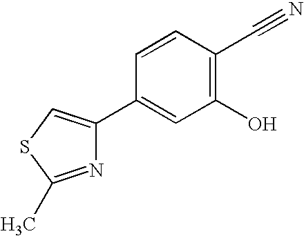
C1(C2=CSC(C)=N2)=CC(O)=C(C#N)C=C1
